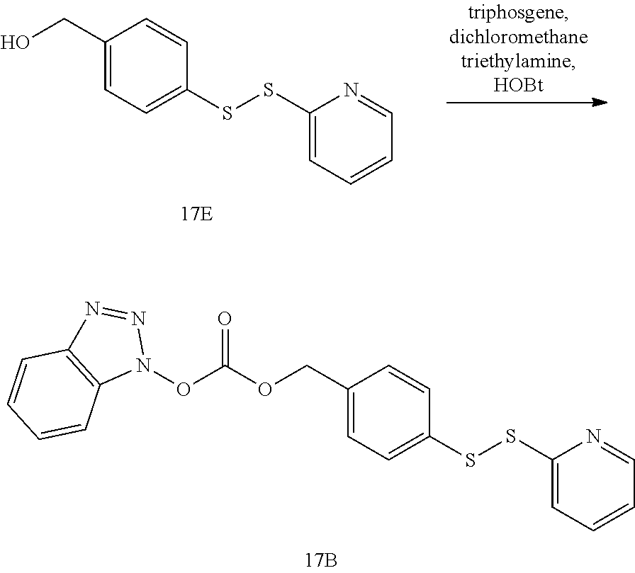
C1(COC(ON2N=NC3=C2C=CC=C3)=O)=CC=C(SSC2=CC=CC=N2)C=C1.C1(CO)=CC=C(SSC2=CC=CC=N2)C=C1
